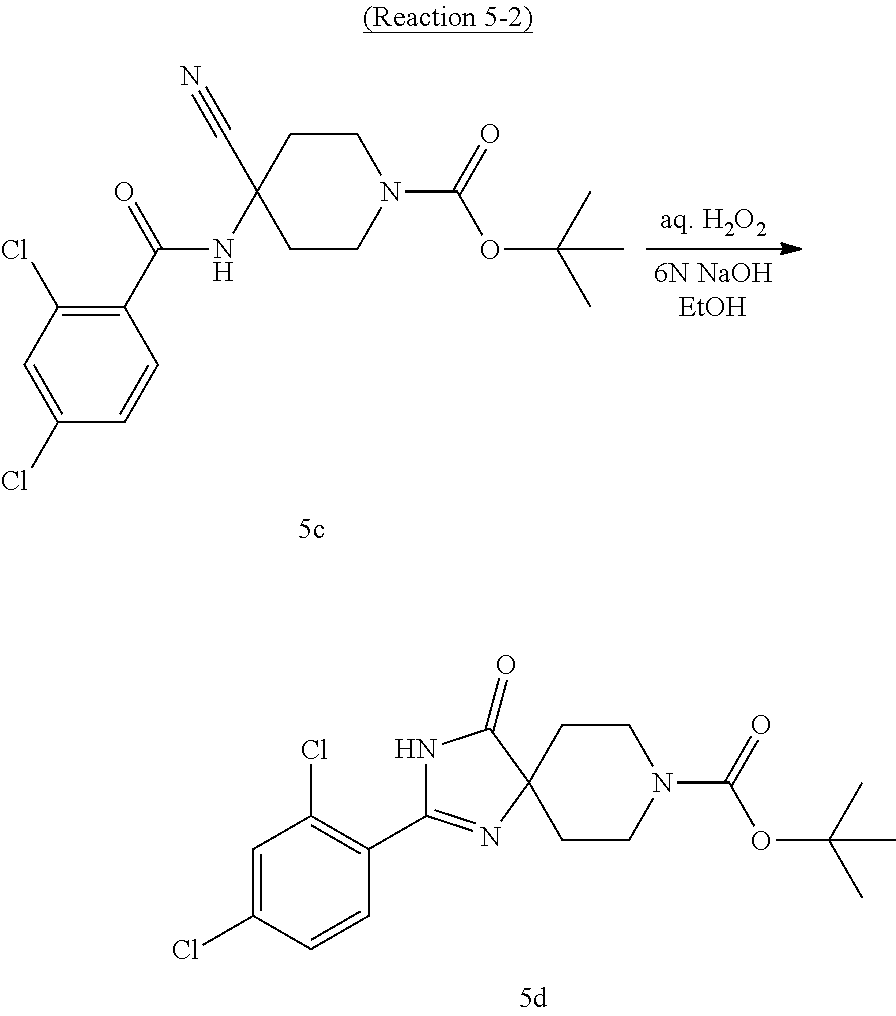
C1CC2(CCN1C(=O)OC(C)(C)C)C(=O)NC(C1=C(Cl)C=C(Cl)C=C1)=N2.C1CC(NC(=O)C2=C(Cl)C=C(Cl)C=C2)(C#N)CCN1C(=O)OC(C)(C)C
